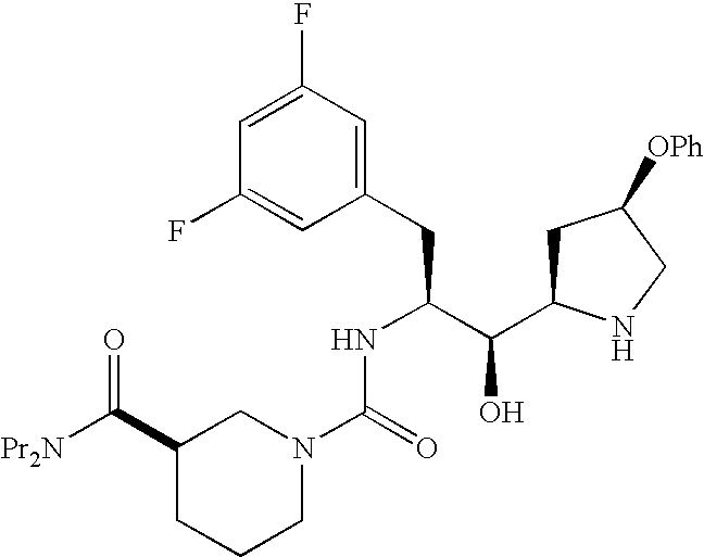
C1(F)=CC(F)=CC(CC(C(C2CC([OPh])CN2)O)NC(=O)N2CCCC(C([Pr2N])=O)C2)=C1
